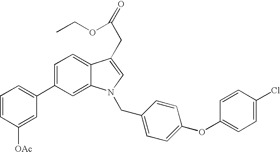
C1=C(C2=CC=CC([OAc])=C2)C=C2C(=C1)C(CC(=O)OCC)=CN2CC1=CC=C(OC2=CC=C(Cl)C=C2)C=C1
